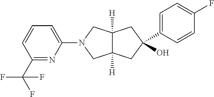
C1(N2CC3([H])C([H])(C2)CC(O)(C2=CC=C(F)C=C2)C3)=CC=CC(C(F)(F)F)=N1
